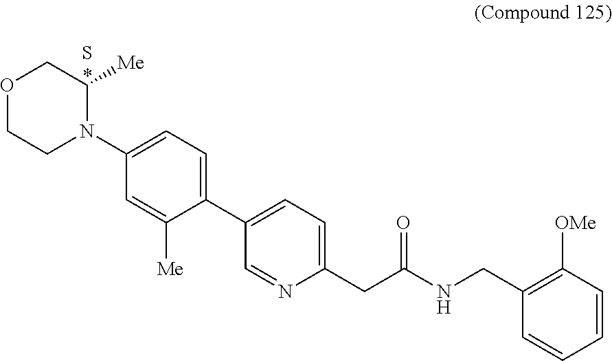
C1(C2=CC=C(CC(NCC3=C([OMe])C=CC=C3)=O)N=C2)=CC=C(N2C([Me])COCC2)C=C1[Me].S
